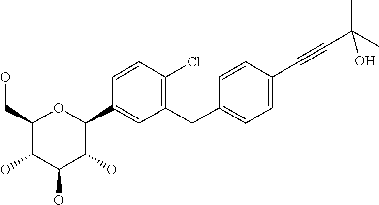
C1(CO)C(O)C(O)C(O)C(C2=CC(CC3=CC=C(C#CC(C)(C)O)C=C3)=C(Cl)C=C2)O1
